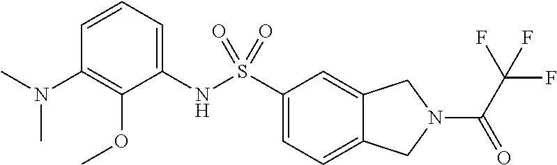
C1(NS(C2=CC=C3C(=C2)CN(C(C(F)(F)F)=O)C3)(=O)=O)=CC=CC(N(C)C)=C1OC
